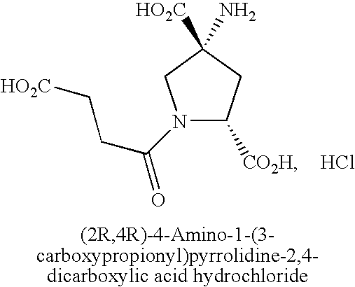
N1(C(CC[HO2C])=O)C([CO2H])CC([HO2C])(N)C1.Cl
